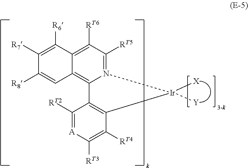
N12=C([RT5])C([RT6])=C3C(=C1C1=C(C([RT4])=C([RT3])[A]=C1[RT2])[Ir]2([X])[Y])C=C([R8])C([R7])=C3[R6]
